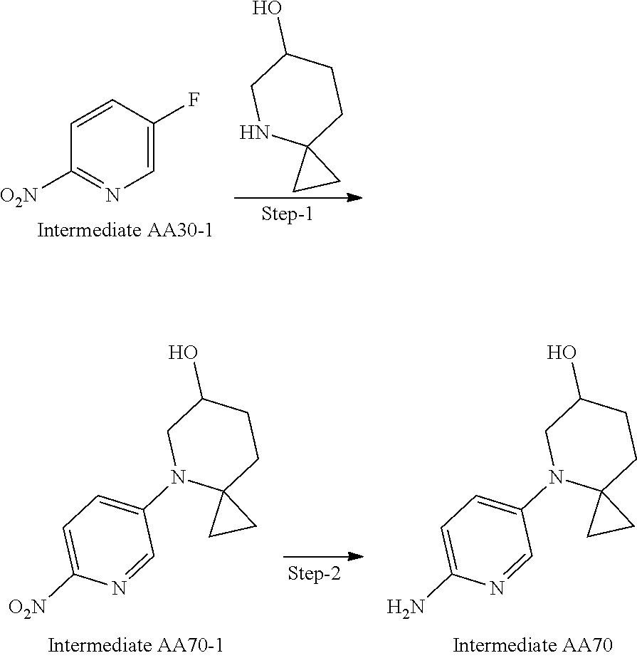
C1([O2N])=NC=C(F)C=C1.C1NC2(CCC1O)CC2.C1N(C2=CC=C([O2N])N=C2)C2(CCC1O)CC2.C1N(C2=CC=C(N)N=C2)C2(CCC1O)CC2
